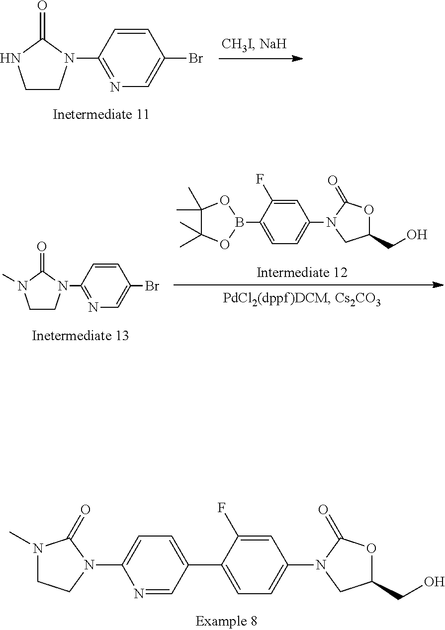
C1(N2CCNC2=O)=NC=C(Br)C=C1.B1(C2=CC=C(N3CC(CO)OC3=O)C=C2F)OC(C)(C)C(C)(C)O1.C1(N2CCN(C)C2=O)=NC=C(Br)C=C1.C1(N2CCN(C)C2=O)=CC=C(C2=CC=C(N3CC(CO)OC3=O)C=C2F)C=N1
